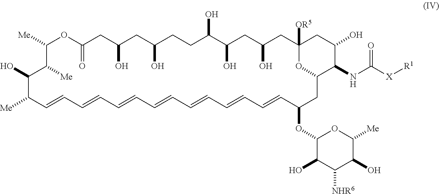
[Me]C1C=CC=CC=CC=CC=CC=CC=CC(OC2C(O)C([NHR6])C(O)C([Me])O2)CC2OC([OR5])(CC(O)CC(O)C(O)CCC(O)CC(O)CC(=O)OC([Me])C([Me])C1O)CC(O)C2NC([X][R1])=O
